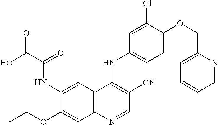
OC(C(=O)NC1=CC2=C(C=C1OCC)N=CC([CN])=C2NC1=CC=C(OCC2=CC=CC=N2)C(Cl)=C1)=O
